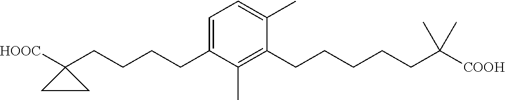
C1=C(C)C(CCCCCC(C)(C)[COOH])=C(C)C(CCCCC2([HOOC])CC2)=C1
